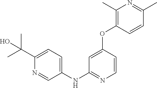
C1(NC2=NC=CC(OC3=C(C)N=C(C)C=C3)=C2)=CC=C(C(C)(C)O)N=C1
